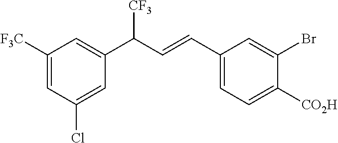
C1([F3C])=CC(Cl)=CC(C(C=CC2=CC=C([CO2H])C(Br)=C2)[CF3])=C1
